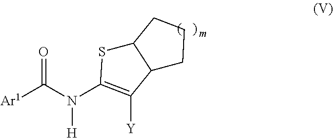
O=C(N([H])C1=C([Y])C2C(S1)CCC2)[Ar1]
